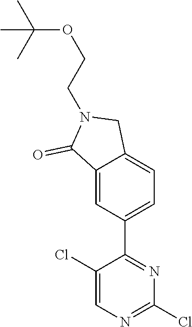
C1(Cl)=CN=C(Cl)N=C1C1=CC=C2C(=C1)C(=O)N(CCOC(C)(C)C)C2
